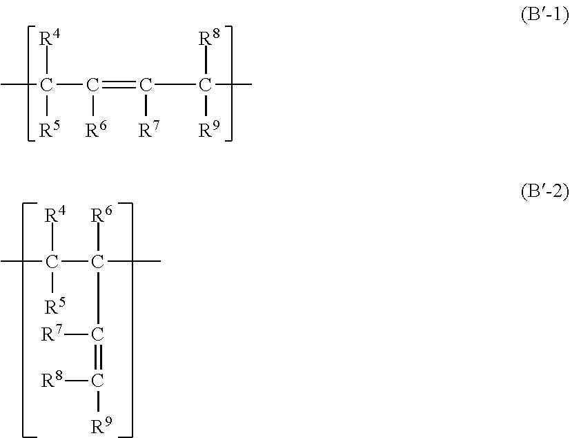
[R4]C([R5])(C([R6])=C([R7])C(C)([R8])[R9])C.[R4]C([R5])(C(C(=C([R9])[R8])[R7])([R6])C)C
